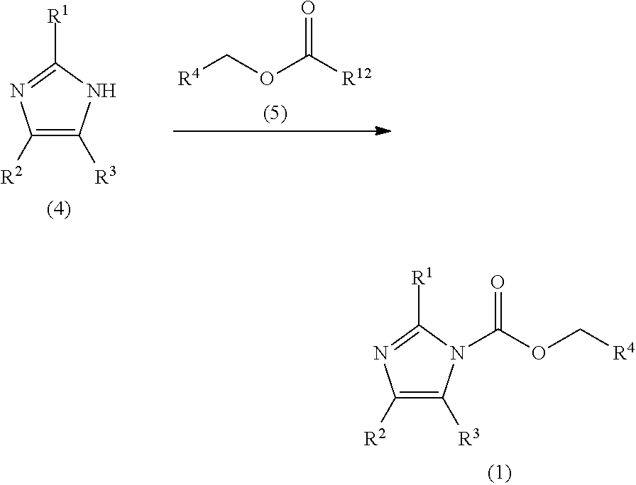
C1([R2])=C([R3])N(C(OC[R4])=O)C([R1])=N1.C1([R2])=C([R3])NC([R1])=N1.[R12]C(OC[R4])=O
